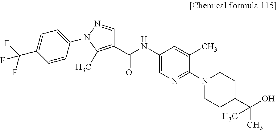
C1(C(F)(F)F)=CC=C(N2N=CC(C(NC3=CN=C(N4CCC(C(C)(O)C)CC4)C(C)=C3)=O)=C2C)C=C1
